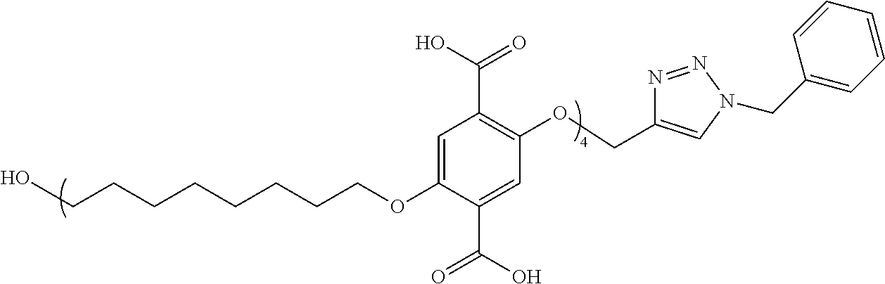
C1(OCC2=CN(CC3=CC=CC=C3)N=N2)=C(C(O)=O)C=C(OCCCCCCCCO)C(C(O)=O)=C1
